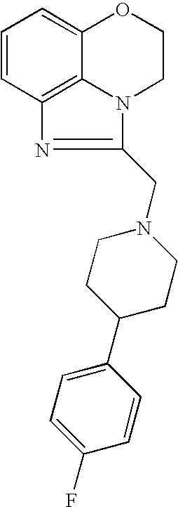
C1=CC2=C3C(=C1)OCCN3C(CN1CCC(C3=CC=C(F)C=C3)CC1)=N2
